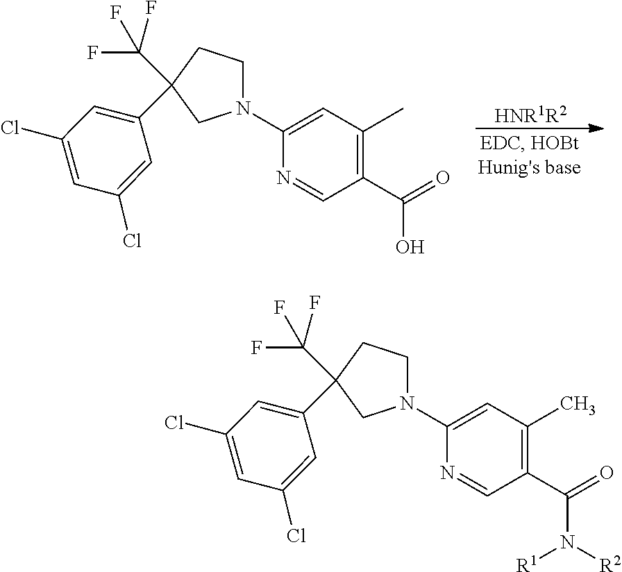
C1(Cl)=CC(Cl)=CC(C2(C(F)(F)F)CCN(C3=CC(C)=C(C(=O)N([R2])[R1])C=N3)C2)=C1.C1(Cl)=CC(Cl)=CC(C2(C(F)(F)F)CCN(C3=CC(C)=C(C(=O)O)C=N3)C2)=C1.[HNR1R2]
